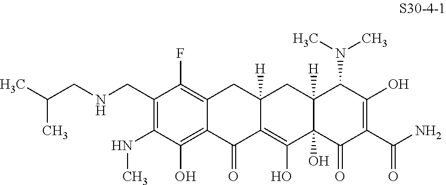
C1(CNCC(C)C)=C(NC)C(O)=C2C(=C1F)CC1([H])C(=C(O)C3(O)C([H])(C1)C(N(C)C)C(O)=C(C(N)=O)C3=O)C2=O
